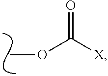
[X]C(=O)OC
